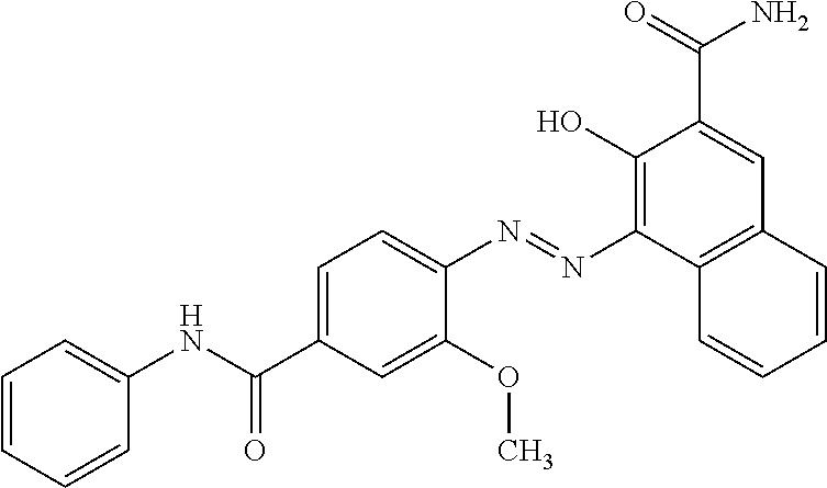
C1=CC=CC(NC(C2=CC=C(N=NC3=C(O)C(C(=O)N)=CC4=C3C=CC=C4)C(OC)=C2)=O)=C1
